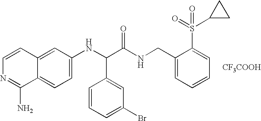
C1=C(NC(C(NCC2=CC=CC=C2S(=O)(C2CC2)=O)=O)C2=CC(Br)=CC=C2)C=C2C(=C1)C(N)=NC=C2.[CF3COOH]
